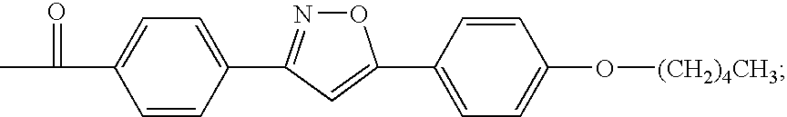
C1=CC(C2=NOC(C3=CC=C(O[(CH2)4CH3])C=C3)=C2)=CC=C1C(C)=O
